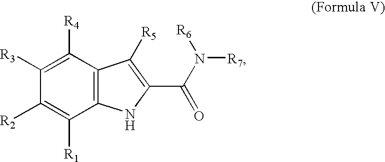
C1([R3])=C([R4])C2=C(C([R1])=C1[R2])NC(C(N([R7])[R6])=O)=C2[R5]
